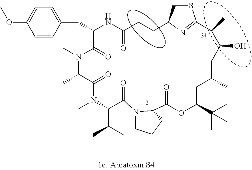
C1(CC2=CC=C(OC)C=C2)NC(=O)CCC2CSC(=N2)C(C)C(O)CC(C)CC(C(C)(C)C)OC(=O)C2N(C(=O)C(C(C)CC)N(C)C(=O)C(C)N(C)C1=O)CCC2
